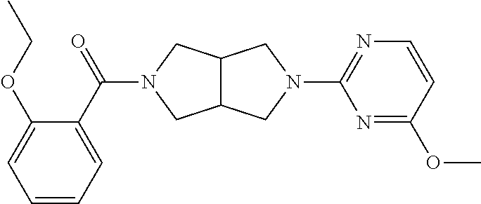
C12C(CN(C3=NC=CC(OC)=N3)C1)CN(C(C1=CC=CC=C1OCC)=O)C2
